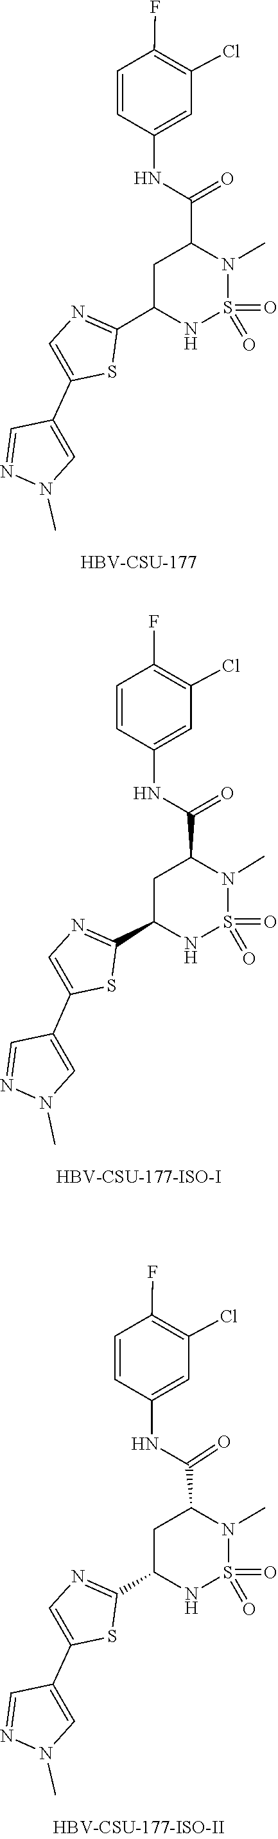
O=S1(=O)N(C)C(C(NC2=CC(Cl)=C(F)C=C2)=O)CC(C2=NC=C(C3=CN(C)N=C3)S2)N1.[HBV-CSU-177].O=S1(=O)N(C)C(C(NC2=CC(Cl)=C(F)C=C2)=O)CC(C2=NC=C(C3=CN(C)N=C3)S2)N1.O=S1(=O)NC(C2=NC=C(C3=CN(C)N=C3)S2)CC(C(NC2=CC(Cl)=C(F)C=C2)=O)N1C
